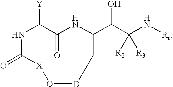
C(C1NC(=O)C([Y])NC(=O)[X]OBC1)(C([R2])([R3])N[Rc])O
